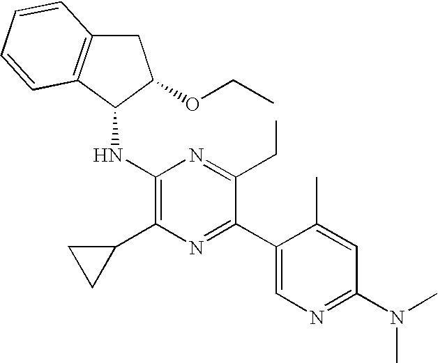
C1(C2=NC(C3CC3)=C(NC3C(OCC)CC4=C3C=CC=C4)N=C2CC)=CN=C(N(C)C)C=C1C
